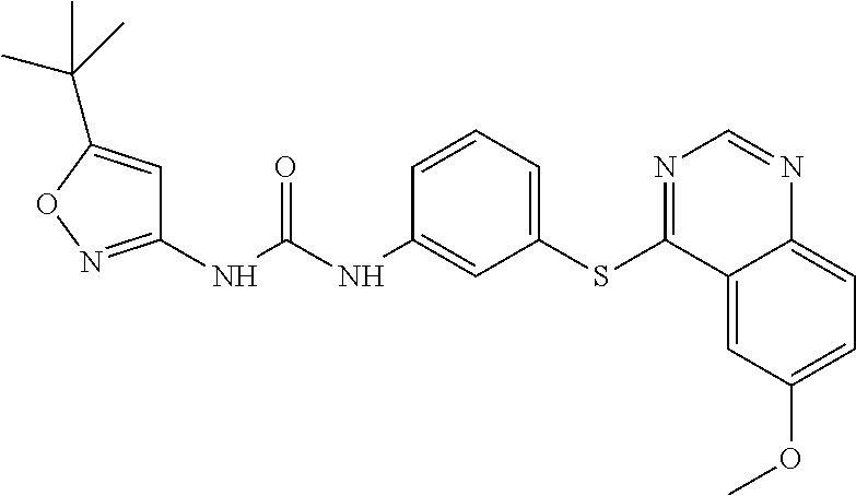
C1(NC(NC2=CC(SC3=NC=NC4=CC=C(OC)C=C34)=CC=C2)=O)=NOC(C(C)(C)C)=C1
